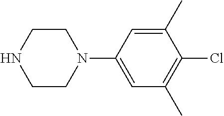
C1CN(C2=CC(C)=C(Cl)C(C)=C2)CCN1
